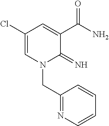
C1(Cl)=CN(CC2=NC=CC=C2)C(=N)C(C(N)=O)=C1
